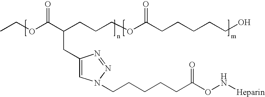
CCOC(C(CCCOC(CCCCCO)=O)CC1=CN(CCCCCC(ON[Heparin])=O)N=N1)=O
